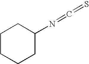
C1CCCC(N=C=S)C1
